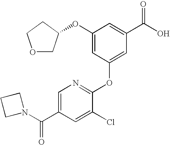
C1(OC2COCC2)=CC(OC2=NC=C(C(N3CCC3)=O)C=C2Cl)=CC(C(=O)O)=C1
